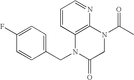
C12=C(N(C(C)=O)CC(=O)N1CC1=CC=C(F)C=C1)N=CC=C2
